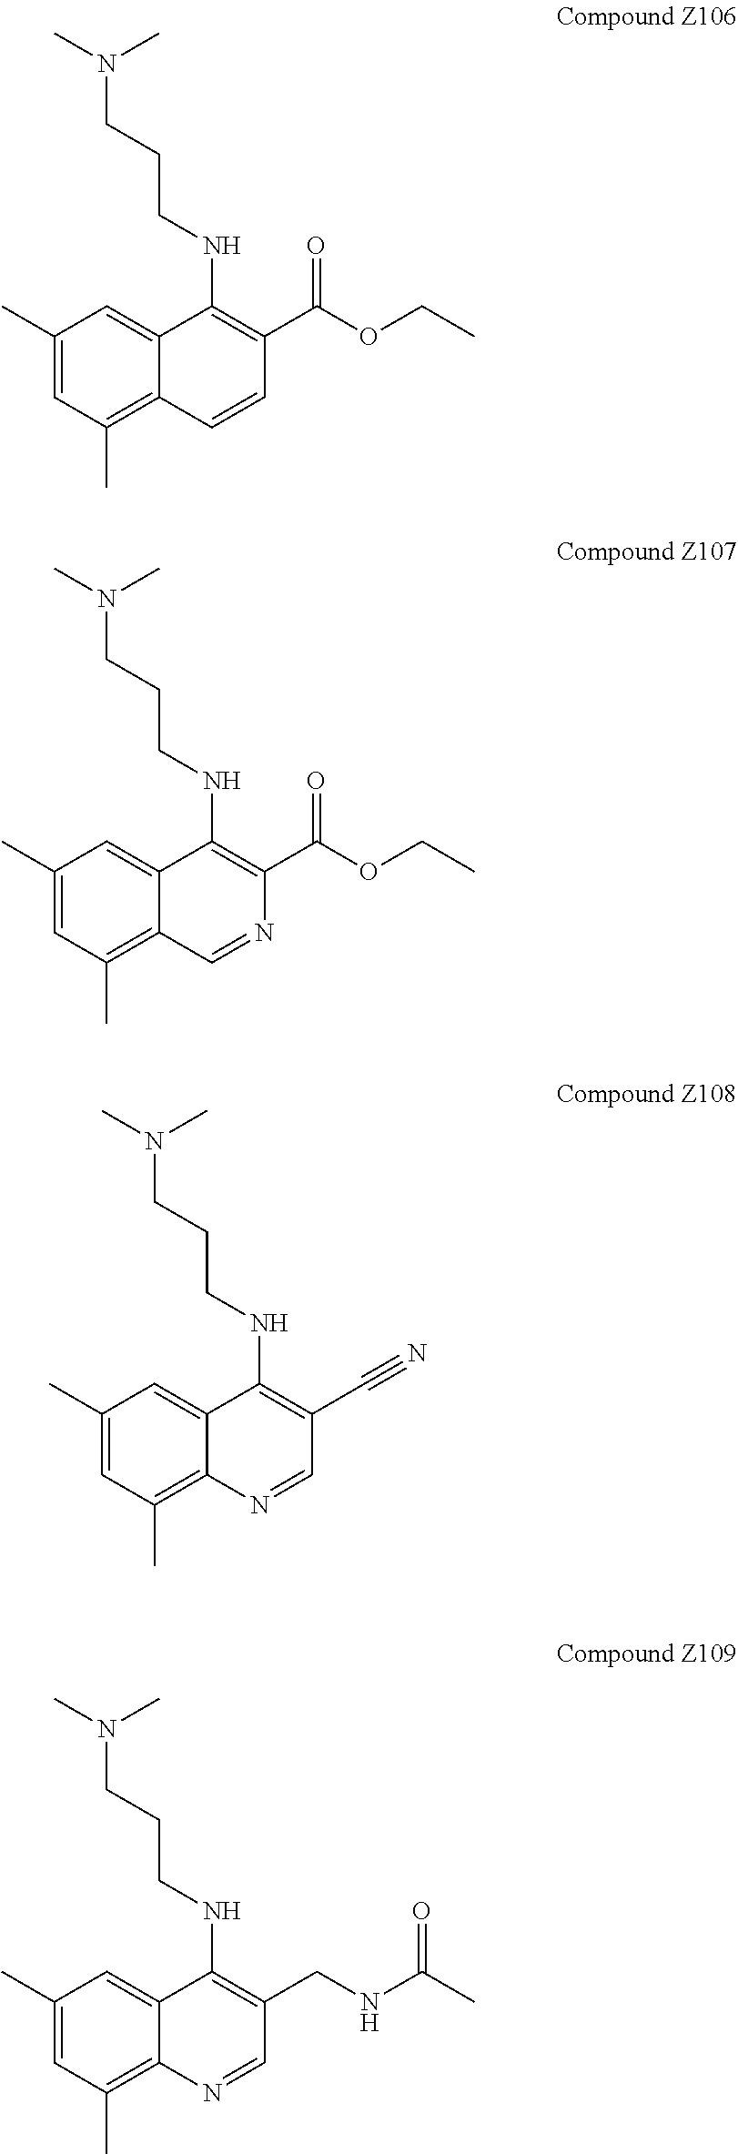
C1(C)=CC(C)=C2C(=C1)C(NCCCN(C)C)=C(C(OCC)=O)C=C2.C1(C)=CC(C)=C2C(=C1)C(NCCCN(C)C)=C(C#N)C=N2.C1(C)=CC(C)=C2C(=C1)C(NCCCN(C)C)=C(CNC(C)=O)C=N2.C1(C)=CC(C)=C2C(=C1)C(NCCCN(C)C)=C(C(OCC)=O)N=C2
